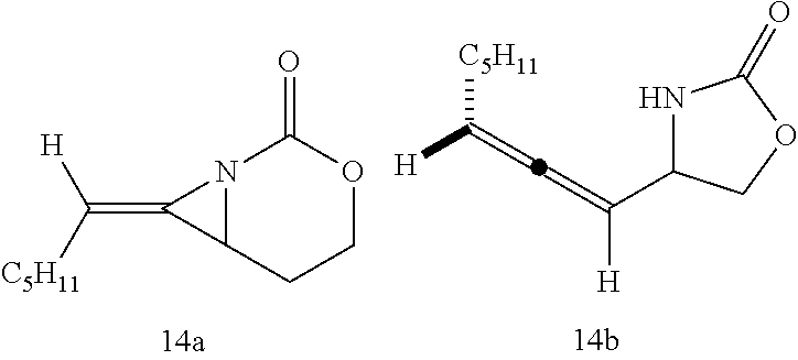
N12C(C1=C([C5H11])[H])CCOC2=O.C(=C)([C5H11])[H].C(=C)([H])C1NC(=O)OC1
